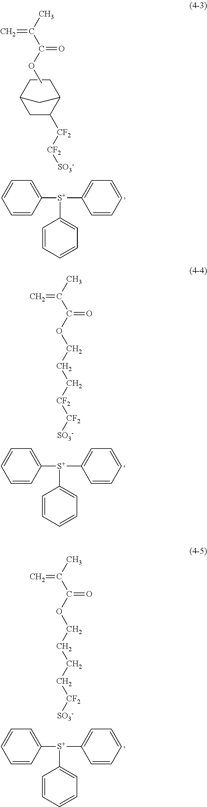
C=C(C)C(OC)=O.C1=C([S+](C2=CC=CC=C2)C2=CC=CC=C2)C=CC=C1.C1C2CCC(C2)C1[CF2][CF2][SO3-].C=C(C)C(OCCC[CF2][CF2][SO3-])=O.C1=C([S+](C2=CC=CC=C2)C2=CC=CC=C2)C=CC=C1.C=C(C)C(OCCCC[CF2][SO3-])=O.C1=C([S+](C2=CC=CC=C2)C2=CC=CC=C2)C=CC=C1
